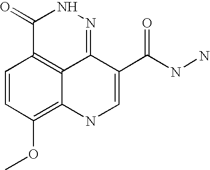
C1=CC(OC)=C2C3=C1C(=O)NN=C3C(C(=O)NN)=CN2
